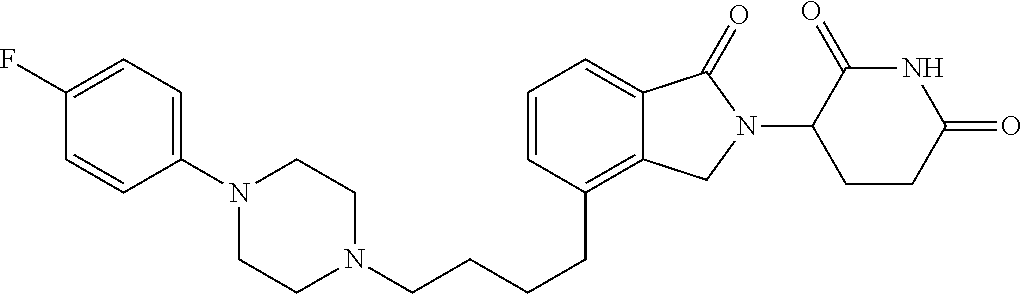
N1(CCCCC2=C3C(=CC=C2)C(=O)N(C2C(=O)NC(=O)CC2)C3)CCN(C2=CC=C(F)C=C2)CC1
